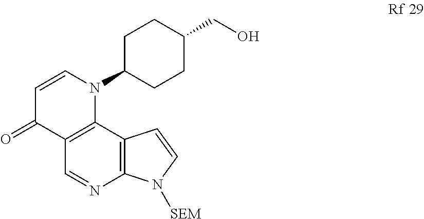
C12=C(C3=C(C=N1)C(=O)C=CN3C1CCC(CO)CC1)C=CN2[SEM]
